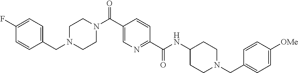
C1CN(C(C2=CN=C(C(=O)NC3CCN(CC4=CC=C([OMe])C=C4)CC3)C=C2)=O)CCN1CC1=CC=C(F)C=C1
